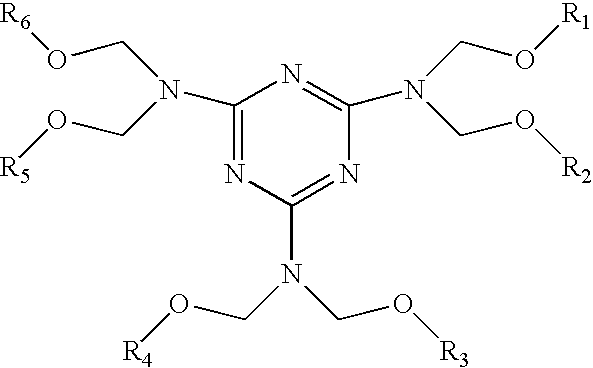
C1(N(CO[R5])CO[R6])=NC(N(CO[R3])CO[R4])=NC(N(CO[R2])CO[R1])=N1
